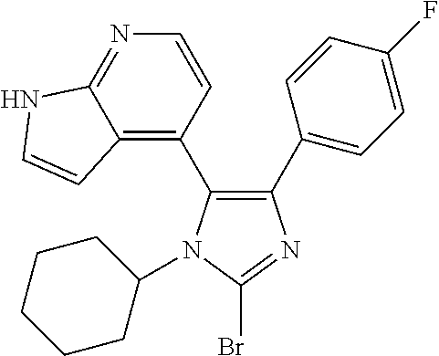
C1(C2=CC=C(F)C=C2)=C(C2=C3C(=NC=C2)NC=C3)N(C2CCCCC2)C(Br)=N1
